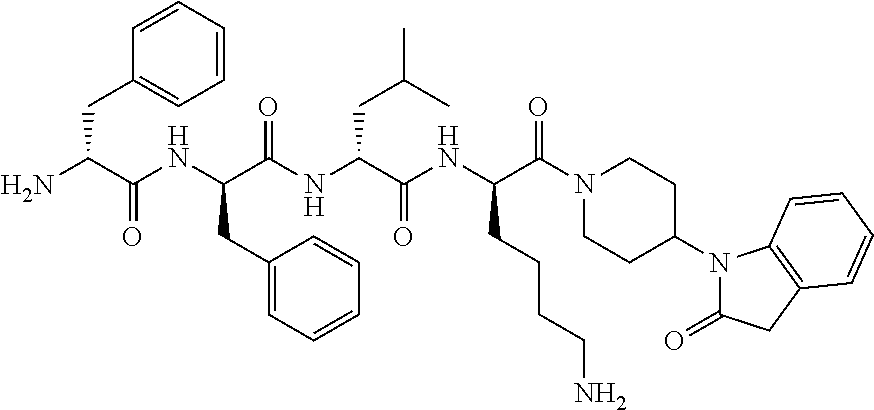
NC(C(NC(C(NC(C(NC(C(N1CCC(N2C(=O)CC3=C2C=CC=C3)CC1)=O)CCCCN)=O)CC(C)C)=O)CC1=CC=CC=C1)=O)CC1=CC=CC=C1
